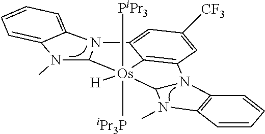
C1=CC=CC2=C1N1C(N2C)[Os]2([H])([iPr3P])([PiPr3])C3=C1C=C([CF3])C=C3N1C2N(C)C2=CC=CC=C12
